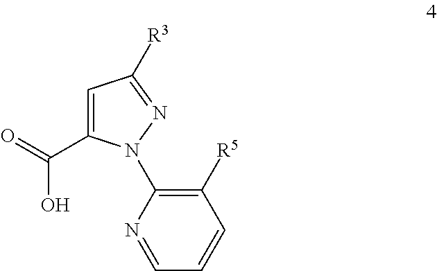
C(C1=CC([R3])=NN1C1=C([R5])C=CC=N1)(O)=O
